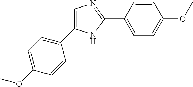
C1=CC(C2=NC=C(C3=CC=C(OC)C=C3)N2)=CC=C1OC
